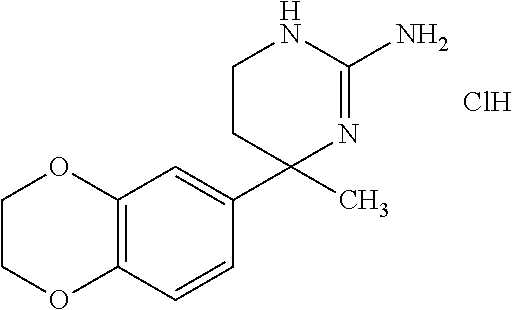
Cl.C1CC(C2=CC3=C(C=C2)OCCO3)(C)N=C(N)N1
